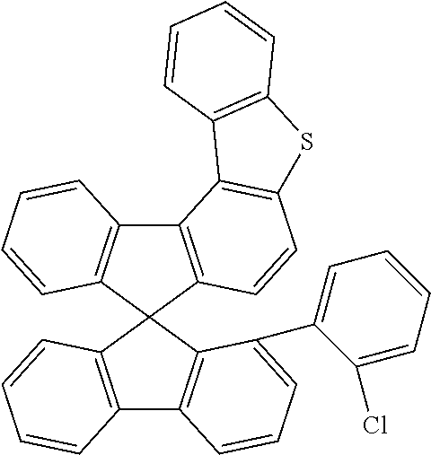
C12=C(C3(C4=C1C=CC=C4C1=CC=CC=C1Cl)C1=C(C4=C3C=CC=C4)C3=C(C=C1)SC1=C3C=CC=C1)C=CC=C2
